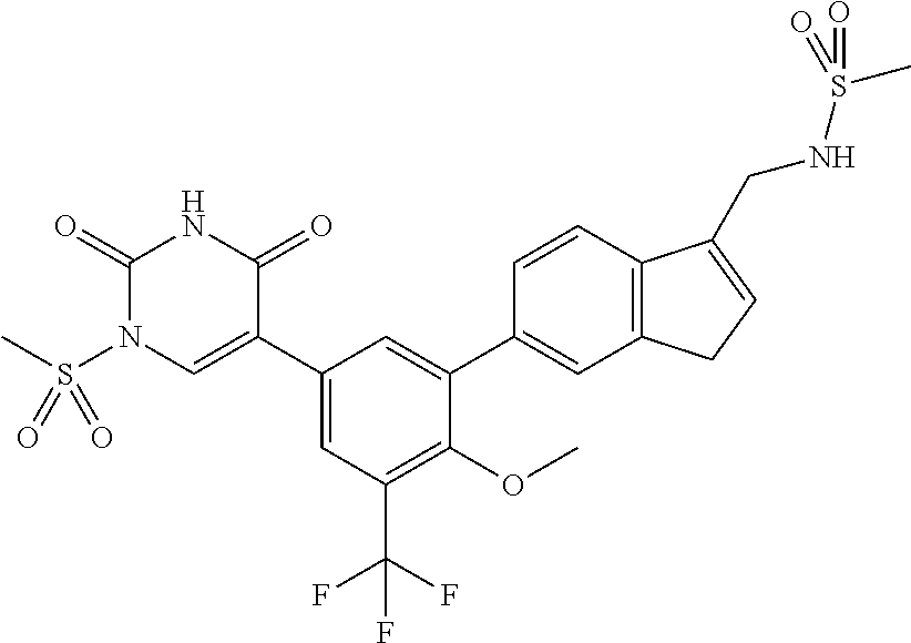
C1(=O)N(S(C)(=O)=O)C=C(C2=CC(C(F)(F)F)=C(OC)C(C3=CC4=C(C=C3)C(CNS(C)(=O)=O)=CC4)=C2)C(=O)N1
